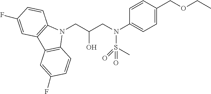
N1(CC(CN(S(C)(=O)=O)C2=CC=C(COCC)C=C2)O)C2=C(C3=C1C=CC(F)=C3)C=C(F)C=C2
